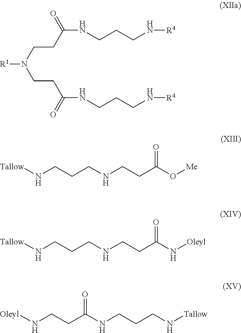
[R1]N(CCC(NCCCN[R4])=O)CCC(NCCCN[R4])=O.[Tallow]NCCCNCCC(O[Me])=O.[Tallow]NCCCNCCC(N[Oleyl])=O.[Oleyl]NCCC(NCCCN[Tallow])=O
